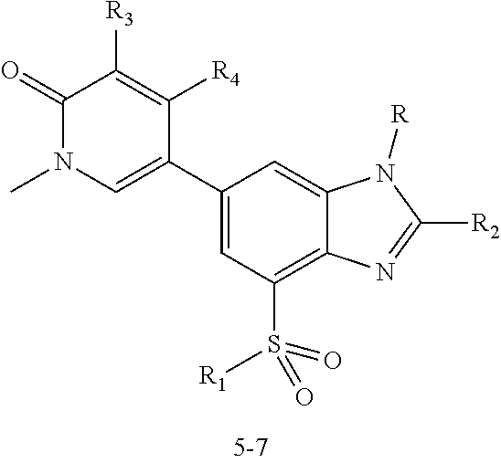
C1(C2=CN(C)C(=O)C([R3])=C2[R4])=CC(S([R1])(=O)=O)=C2C(=C1)N([R])C([R2])=N2
